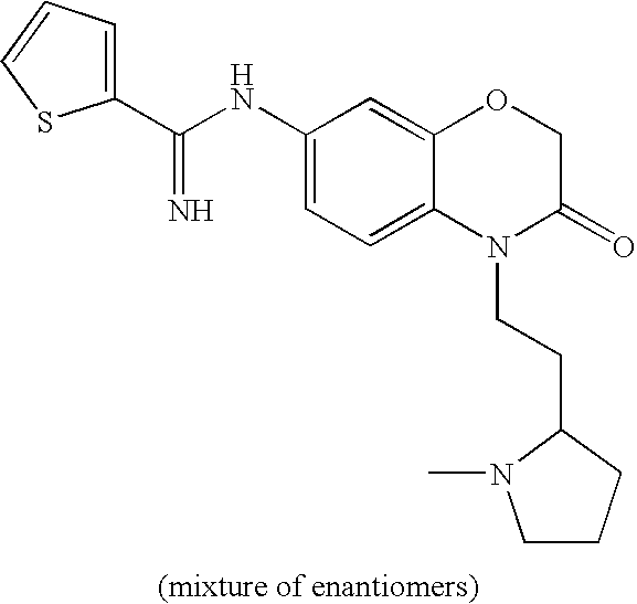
C1(C(NC2=CC=C3C(=C2)OCC(=O)N3CCC2CCCN2C)=N)=CC=CS1
